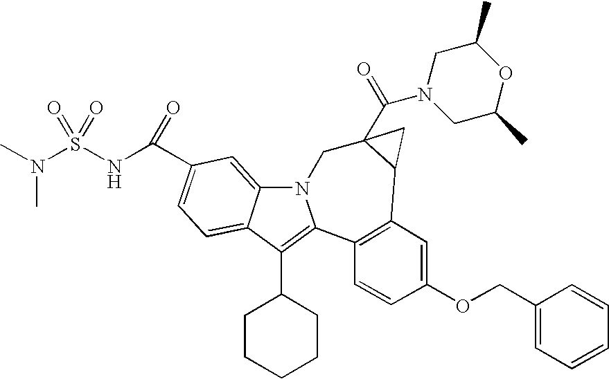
C12=CC(C(NS(N(C)C)(=O)=O)=O)=CC=C1C(C1CCCCC1)=C1N2CC2(C(=O)N3CC(C)OC(C)C3)C(C3=C1C=CC(OCC1=CC=CC=C1)=C3)C2
